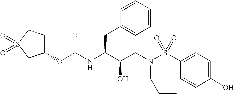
O(C(NC(C(CN(S(C1=CC=C(O)C=C1)(=O)=O)CC(C)C)O)CC1=CC=CC=C1)=O)C1CCS(=O)(=O)C1
